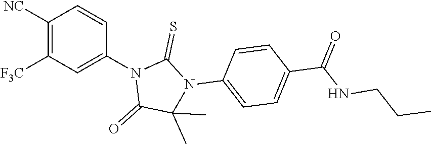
C1([NC])=C([F3C])C=C(N2C(=O)C(C)(C)N(C3=CC=C(C(NCCC)=O)C=C3)C2=S)C=C1
